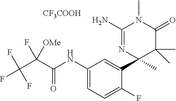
[CF3COOH].C1(NC(=O)C(C(F)(F)F)(F)[OMe])=CC=C(F)C(C2(C)C(C)(C)C(=O)N(C)C(N)=N2)=C1
